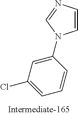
C1(N2C=CN=C2)=CC(Cl)=CC=C1
